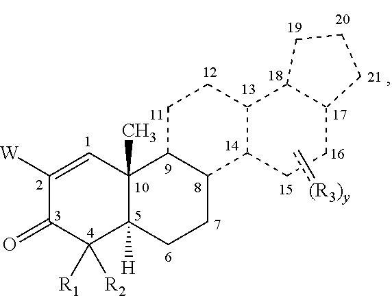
C1([W])=CC2(C)C([H])(C([R1])([R2])C1=O)CCC1C2CCC2C1CCC1C2CCC1.c[(R3)y]
